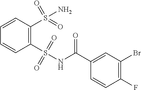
C1(F)=C(Br)C=C(C(NS(C2=C(S(N)(=O)=O)C=CC=C2)(=O)=O)=O)C=C1
